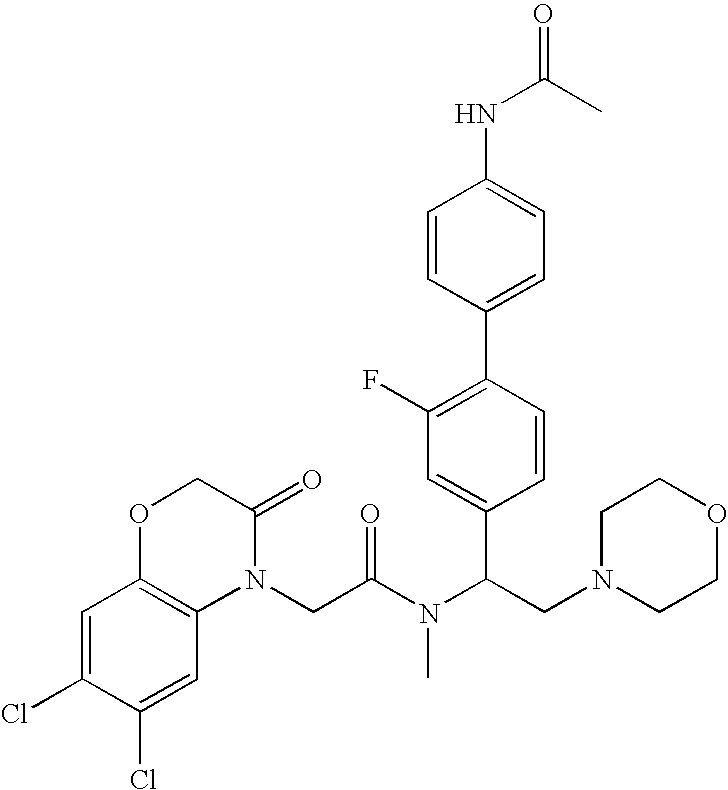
C1=C(Cl)C(Cl)=CC2=C1OCC(=O)N2CC(=O)N(C(C1=CC(F)=C(C2=CC=C(NC(=O)C)C=C2)C=C1)CN1CCOCC1)C
